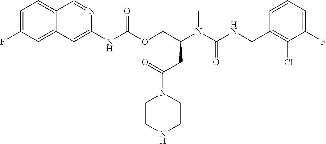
C1=CC(CNC(N(C(COC(NC2=CC3=CC(F)=CC=C3C=N2)=O)CC(=O)N2CCNCC2)C)=O)=C(Cl)C(F)=C1
